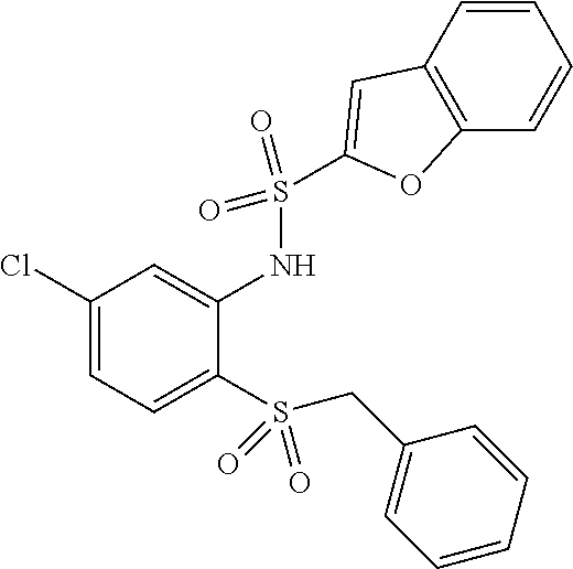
C1(Cl)=CC=C(S(CC2=CC=CC=C2)(=O)=O)C(NS(=O)(=O)C2=CC3=C(C=CC=C3)O2)=C1
